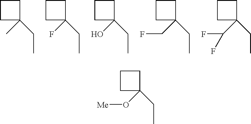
C1CC(CC)(C)C1.C1CC(CC)(F)C1.C1CC(CC)(O)C1.C1CC(CC)(CF)C1.C1CC(CC)(C(F)F)C1.C1CC(CC)(O[Me])C1
